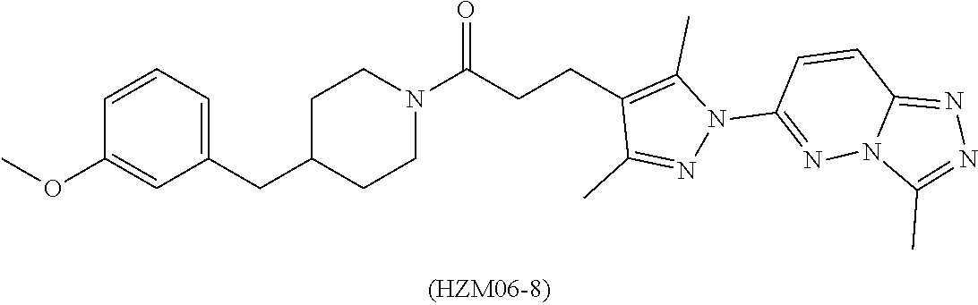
C(C1CCN(C(CCC2=C(C)N(C3=NN4C(=NN=C4C)C=C3)N=C2C)=O)CC1)C1=CC=CC(OC)=C1
